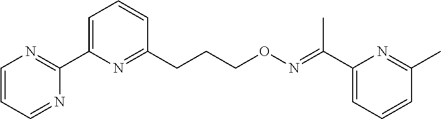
C1=CC=NC(C2=CC=CC(CCCON=C(C3=CC=CC(C)=N3)C)=N2)=N1
